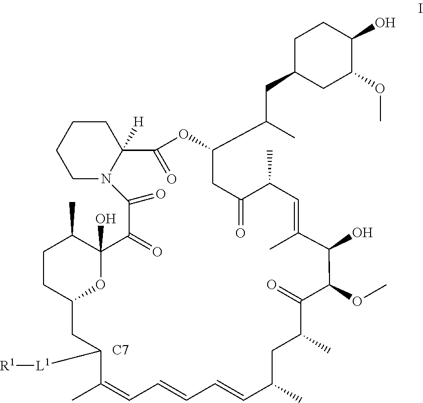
C1CC2OC(O)(C1C)C(=O)C(=O)N1CCCCC1([H])C(=O)OC(C(C)CC1CC(OC)C(O)CC1)CC(=O)C(C)C=C(C)C(O)C(OC)C(=O)C(C)CC(C)C=CC=CC=C(C)C([L1][R1])C2.[C7]
